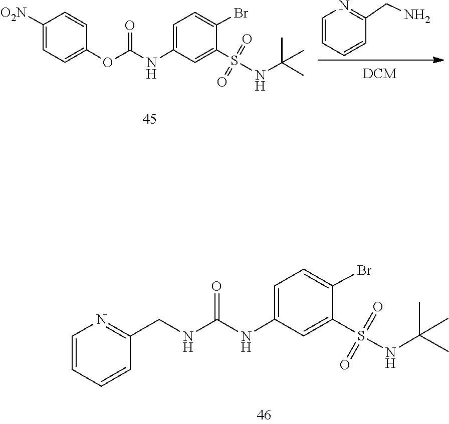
S(=O)(=O)(C1=CC(NC(=O)OC2=CC=C([O2N])C=C2)=CC=C1Br)NC(C)(C)C.C1=CN=C(CN)C=C1.C1(NC(NCC2=NC=CC=C2)=O)=CC=C(Br)C(S(=O)(=O)NC(C)(C)C)=C1
